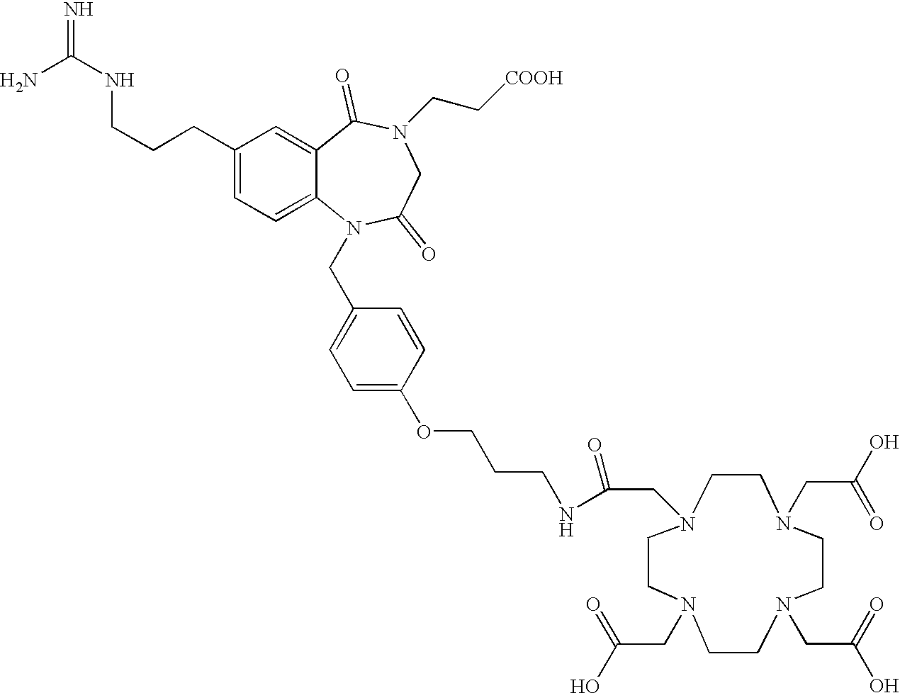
C1(CCCNC(=N)N)=CC=C2C(=C1)C(=O)N(CC[COOH])CC(=O)N2CC1=CC=C(OCCCNC(=O)CN2CCN(CC(=O)O)CCN(CC(=O)O)CCN(CC(O)=O)CC2)C=C1
